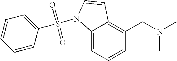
C1=CC=C2C(=C1CN(C)C)C=CN2S(=O)(=O)C1=CC=CC=C1
